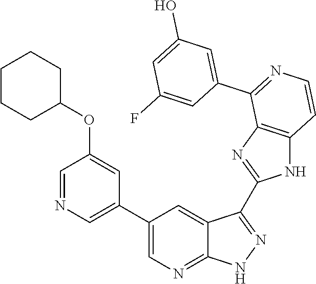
C1=NC=C(C2=CN=C3C(=C2)C(C2=NC4=C(N2)C=CN=C4C2=CC(O)=CC(F)=C2)=NN3)C=C1OC1CCCCC1
